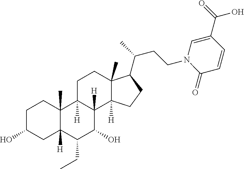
OC1CCC2(C)C([H])(C1)C(CC)C(O)C1([H])C2([H])CCC2(C)C1([H])CCC2C(C)CCN1C=C(C(=O)O)C=CC1=O
